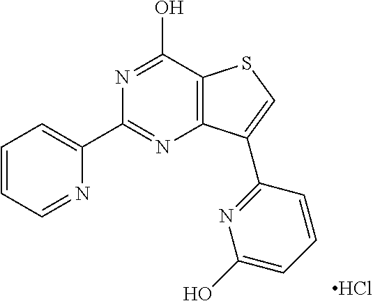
N1=C(C2=CC=CC=N2)N=C(O)C2=C1C(C1=NC(O)=CC=C1)=CS2.Cl
